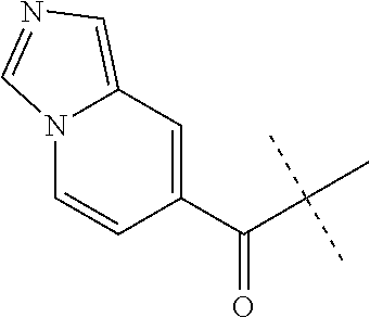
C(C(C)(C)C)(C1=CC2=CN=CN2C=C1)=O
